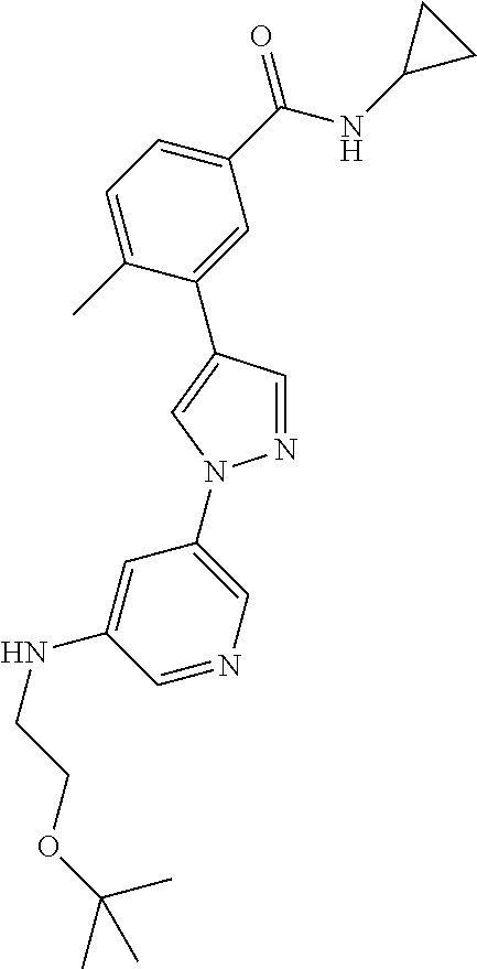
C1=C(C)C(C2=CN(C3=CN=CC(NCCOC(C)(C)C)=C3)N=C2)=CC(C(NC2CC2)=O)=C1
